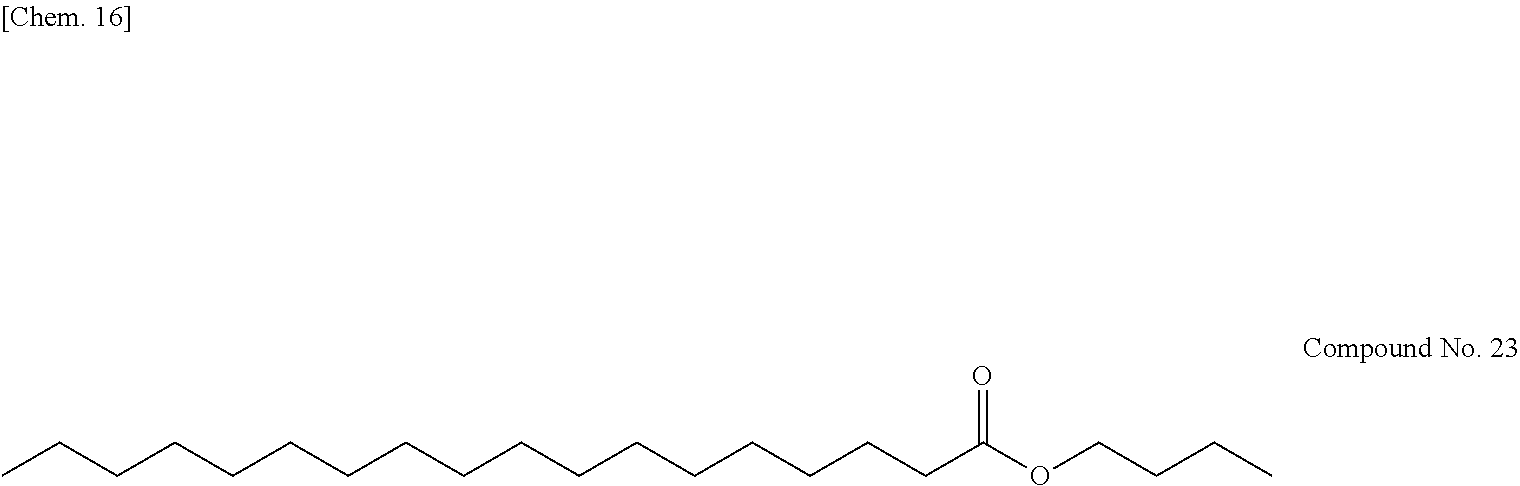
C(CCCCCCCCCCCCCCC(OCCCC)=O)CC
